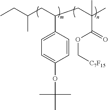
C1=C(C(CC(C)(C(=O)OC[C7F15])C)CC(CC)C)C=CC(OC(C)(C)C)=C1
